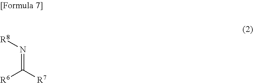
N(=C([R7])[R6])[R8]
